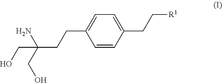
C1=CC(CC[R1])=CC=C1CCC(CO)(N)CO
